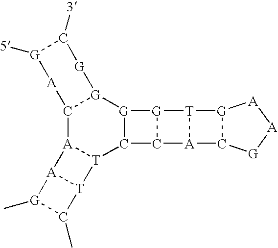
C12[A]3[T](C4[G]([G]1[G]C([3])[G]([5])[A]2)[G]1C4[A]2[T]1[G]1C2[G][A][A]1)[T]1[A]3[G](C)C1C
